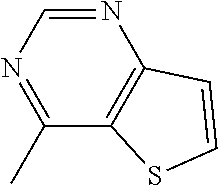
N1=CN=C(C)C2=C1C=CS2
